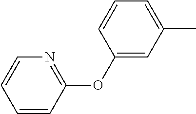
C1(OC2=NC=CC=C2)=CC(C)=CC=C1
